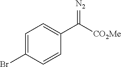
C1=C(Br)C=CC(C([CO2Me])=[N2])=C1
